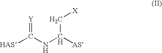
[HAS]C(NC([AS])C[X])=[Y]
